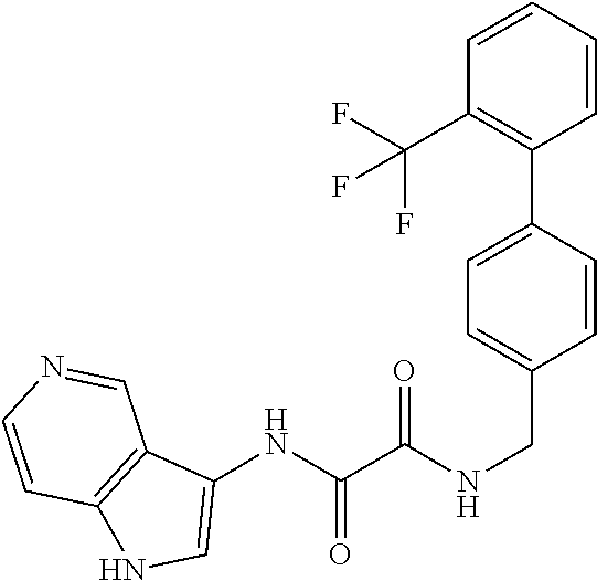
C12=C(C=NC=C1)C(NC(=O)C(=O)NCC1=CC=C(C3=C(C(F)(F)F)C=CC=C3)C=C1)=CN2
